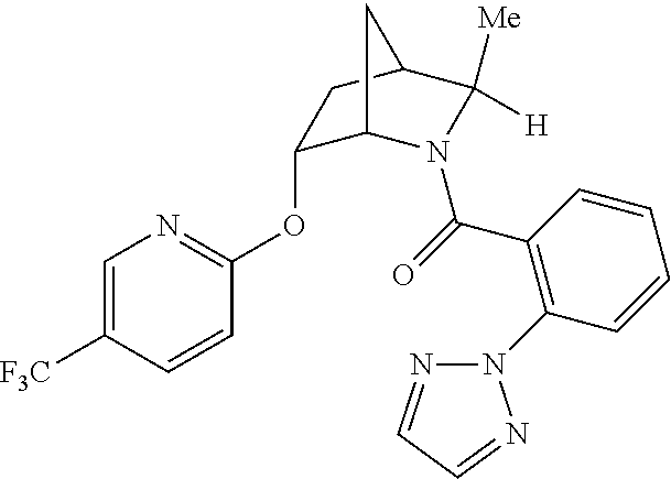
C1(OC2=NC=C([F3C])C=C2)C2N(C(=O)C3=C(N4N=CC=N4)C=CC=C3)C([Me])([H])C(C1)C2
